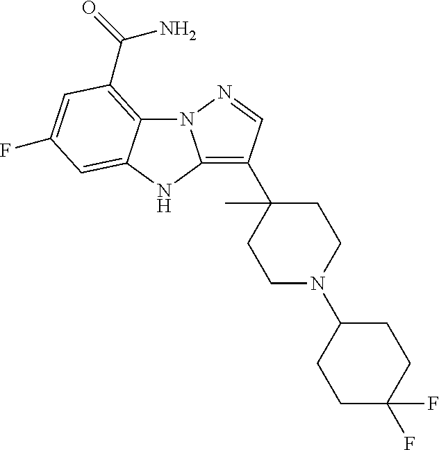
N12C3=C(C(N)=O)C=C(F)C=C3NC1=C(C1(C)CCN(C3CCC(F)(F)CC3)CC1)C=N2
